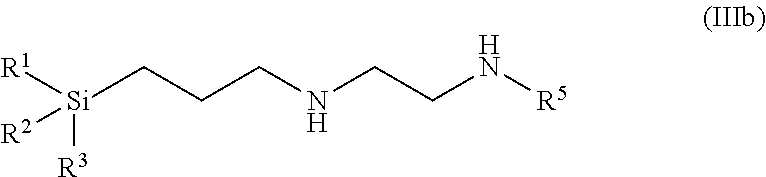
[Si](CCCNCCN[R5])([R1])([R3])[R2]
